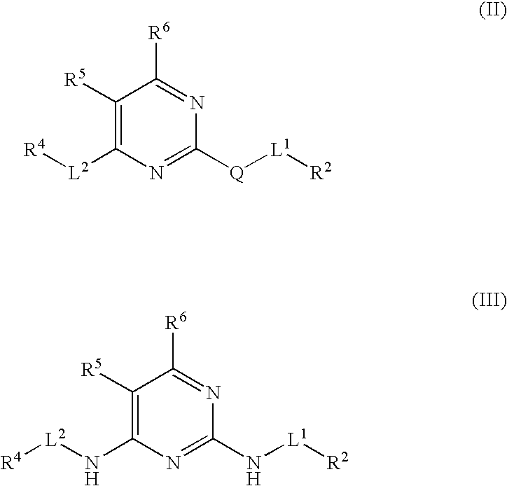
C1([R5])=C([L2][R4])N=C([Q][L1][R2])N=C1[R6].C1([R5])=C(N[L2][R4])N=C(N[L1][R2])N=C1[R6]
